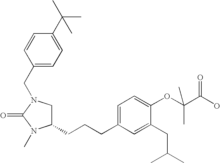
C1(CCCC2=CC=C(OC(C(O)=O)(C)C)C(CC(C)C)=C2)CN(CC2=CC=C(C(C)(C)C)C=C2)C(=O)N1C
